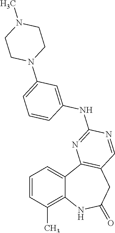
C12=C(C)C=CC=C1C1=C(CC(=O)N2)C=NC(NC2=CC(N3CCN(C)CC3)=CC=C2)=N1
